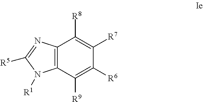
C12=C(N([R1])C([R5])=N1)C([R9])=C([R6])C([R7])=C2[R8]
